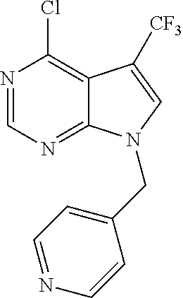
N1=CN=C2C(=C1Cl)C([CF3])=CN2CC1=CC=NC=C1
